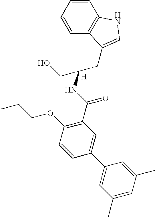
C1=CC=CC2=C1NC=C2CC(CO)NC(C1=C(OCCC)C=CC(C2=CC(C)=CC(C)=C2)=C1)=O.[H]
